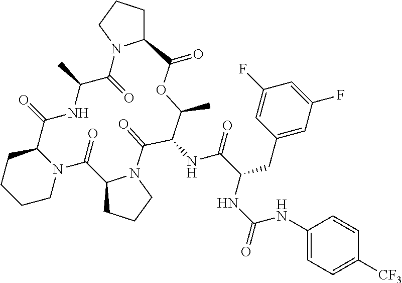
C12CCCCN1C(=O)C1CCCN1C(=O)C(NC(C(CC1=CC(F)=CC(F)=C1)NC(NC1=CC=C([CF3])C=C1)=O)=O)C(C)OC(=O)C1CCCN1C(=O)C(C)NC2=O
